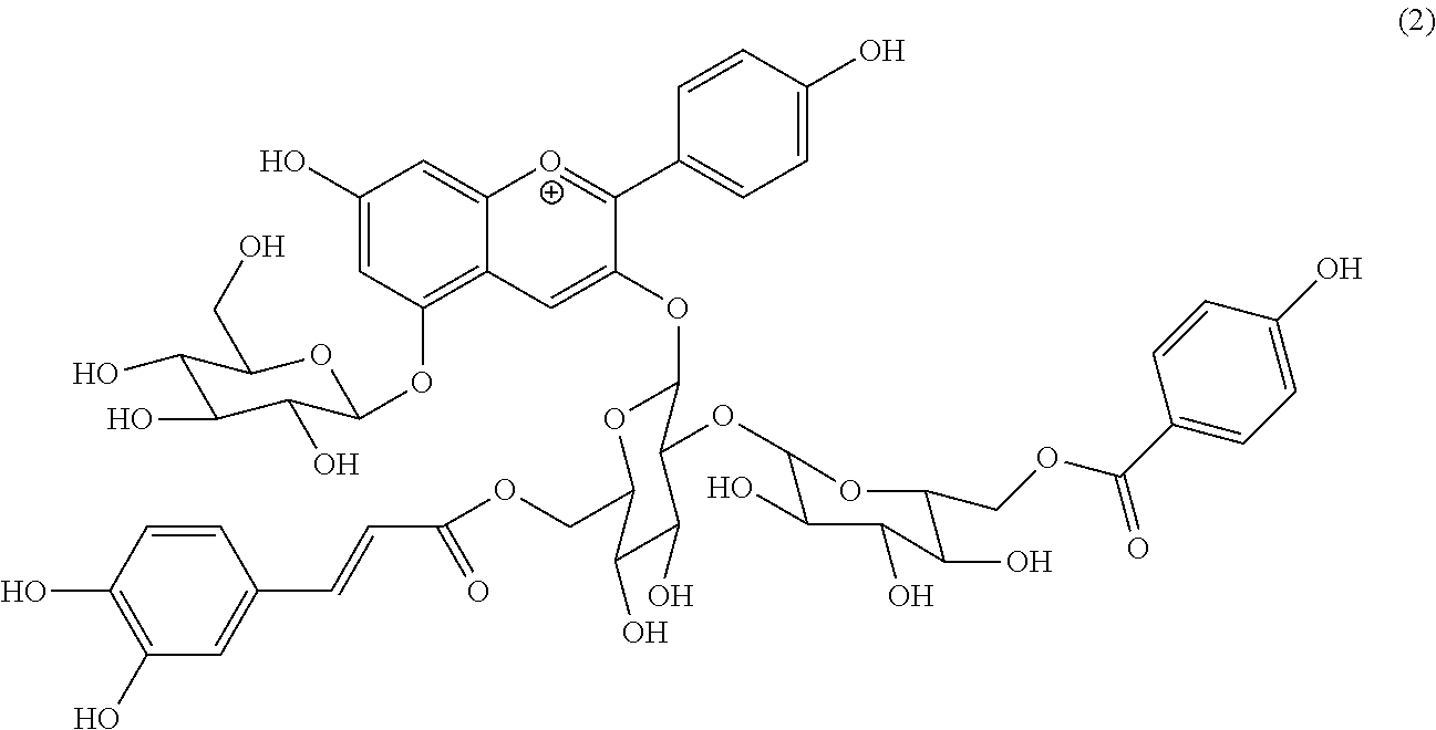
C1(O)=CC(OC2C(O)C(O)C(O)C(CO)O2)=C2C(=C1)[O+]=C(C1=CC=C(O)C=C1)C(OC1C(OC3C(O)C(O)C(O)C(COC(C4=CC=C(O)C=C4)=O)O3)C(O)C(O)C(COC(C=CC3=CC(O)=C(O)C=C3)=O)O1)=C2
